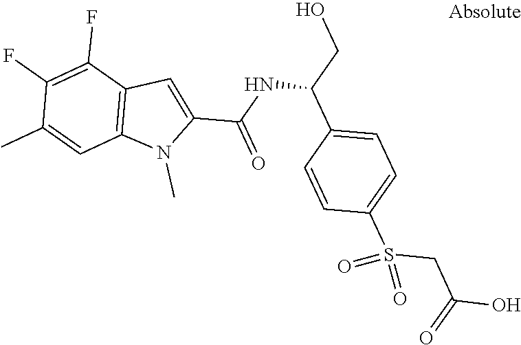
C1=CC(C(CO)NC(=O)C2=CC3=C(N2C)C=C(C)C(F)=C3F)=CC=C1S(CC(=O)O)(=O)=O
